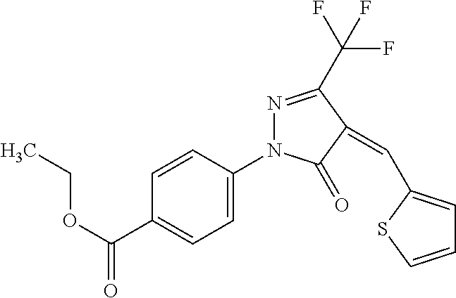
CCOC(=O)C1=CC=C(N2N=C(C(F)(F)F)C(=CC3=CC=CS3)C2=O)C=C1
